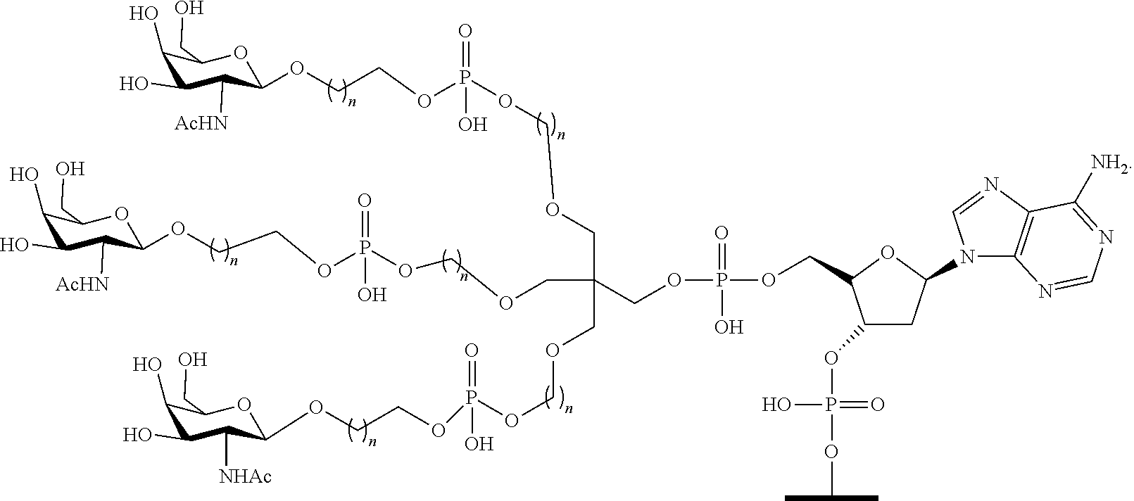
C1(O)C(O)C([AcHN])C(OCCOP(OCOCC(COCOP(OCCOC2C([NHAc])C(O)C(O)C(CO)O2)(=O)O)(COCOP(OCCOC2C([AcHN])C(O)C(O)C(CO)O2)(=O)O)COP(=O)(O)OCC2C(OP(OC(C)C)(=O)O)CC(N3C4=C(N=C3)C([NH2])=NC=N4)O2)(=O)O)OC1CO
